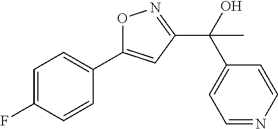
C1=C(F)C=CC(C2=CC(C(O)(C3=CC=NC=C3)C)=NO2)=C1
